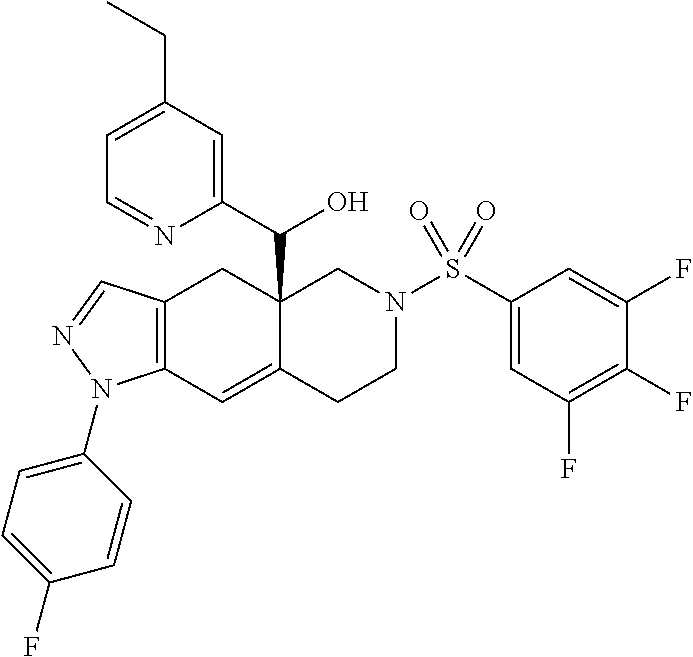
C12(C(C3=CC(CC)=CC=N3)O)C(=CC3=C(C1)C=NN3C1=CC=C(F)C=C1)CCN(S(C1=CC(F)=C(F)C(F)=C1)(=O)=O)C2
